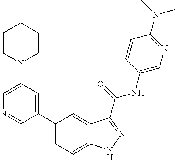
C1(N2CCCCC2)=CN=CC(C2=CC=C3C(=C2)C(C(NC2=CN=C(N(C)C)C=C2)=O)=NN3)=C1
